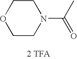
C1CN(C(C)=O)CCO1.[2 TFA]
